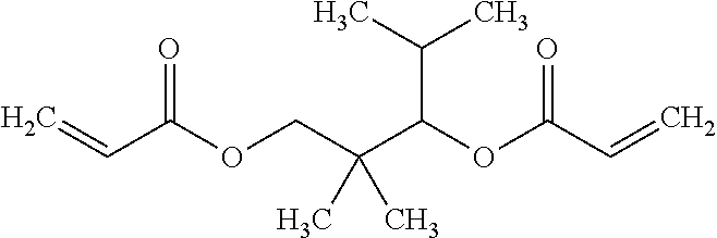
C(C(OCC(C(OC(C=C)=O)C(C)C)(C)C)=O)=C
